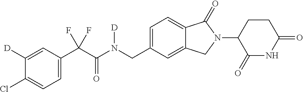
C1([D])=CC(C(C(N(CC2=CC=C3C(=C2)CN(C2C(=O)NC(=O)CC2)C3=O)[D])=O)(F)F)=CC=C1Cl
